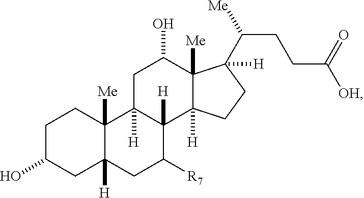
C1C(O)CC2([H])C([Me])(C1)C1([H])C([H])(C([R7])C2)C2([H])C([Me])(C(O)C1)C(C([Me])CCC([OH])=O)([H])CC2
